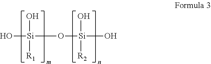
O[Si](O[Si](O)(O)[R2])(O)[R1]
